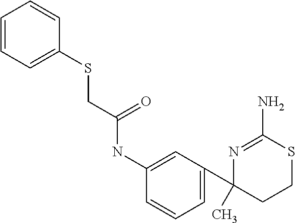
C1=CC=C(SCC(NC2=CC(C3(C)CCSC(N)=N3)=CC=C2)=O)C=C1
